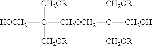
[HOCH2]C([CH2OCH2]C([CH2OR])([CH2OR])[CH2OH])([CH2OR])[CH2OR]
